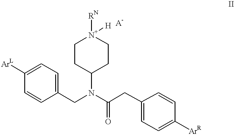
[ArL]C1=CC=C(CN(C(CC2=CC=C([ArR])C=C2)=O)C2CC[N+]([RN])([H])CC2)C=C1
